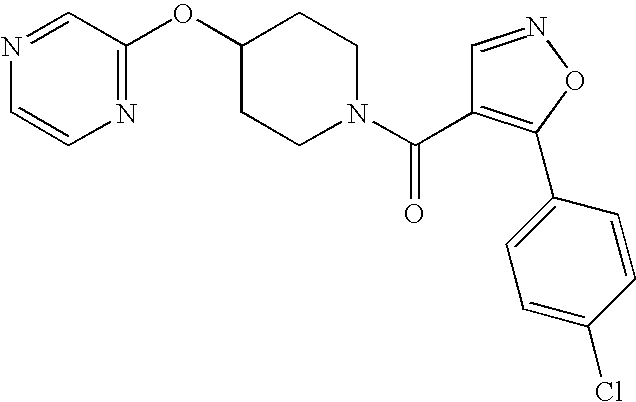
C1(OC2=NC=CN=C2)CCN(C(=O)C2=C(C3=CC=C(Cl)C=C3)ON=C2)CC1
